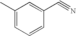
C1(C)=CC=CC(C#N)=C1
